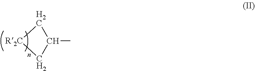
C1(C)C[R2C]C1
